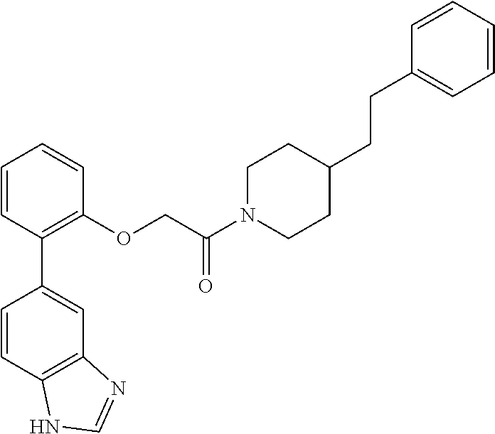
C1=CC(C2=CC3=C(C=C2)NC=N3)=C(OCC(N2CCC(CCC3=CC=CC=C3)CC2)=O)C=C1
